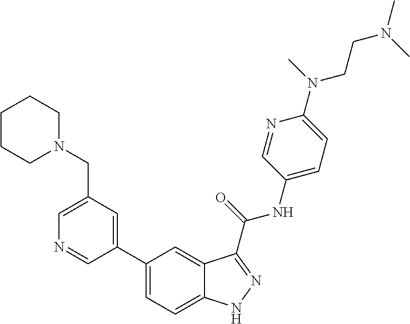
C1=C(CN2CCCCC2)C=C(C2=CC=C3C(=C2)C(C(NC2=CC=C(N(CCN(C)C)C)N=C2)=O)=NN3)C=N1
